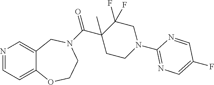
N1=CC=C2C(=C1)CN(C(C1(C)CCN(C3=NC=C(F)C=N3)CC1(F)F)=O)CCO2
